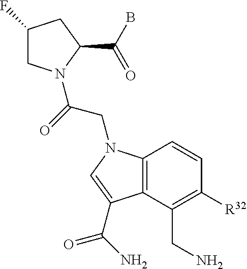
C1(F)CN(C(=O)CN2C3=C(C(CN)=C([R32])C=C3)C(C(=O)N)=C2)C(C(B)=O)C1
